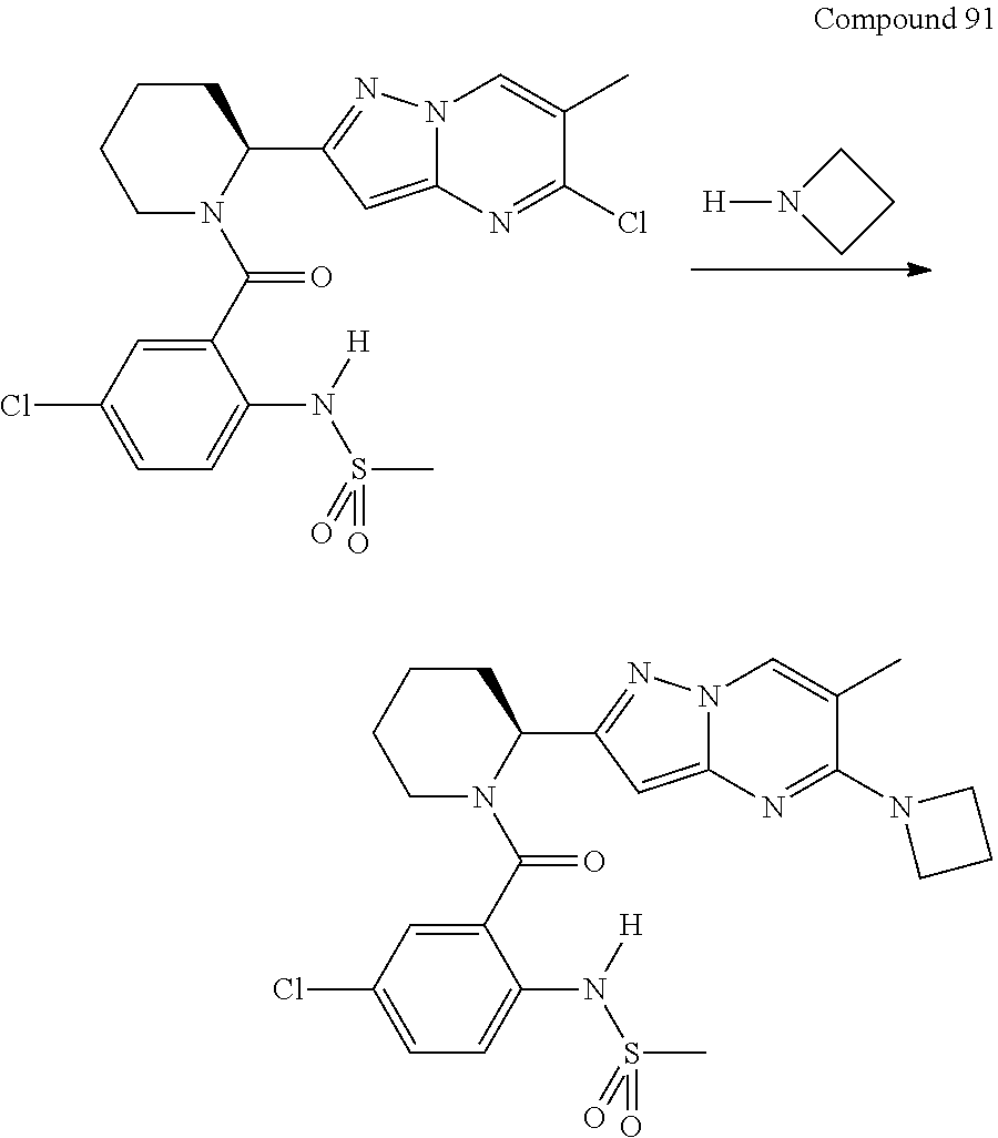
N1([H])CCC1.C1(C(N2C(C3=NN4C(=C3)N=C(Cl)C(C)=C4)CCCC2)=O)=CC(Cl)=CC=C1N(S(C)(=O)=O)[H].C1(C(N2C(C3=NN4C(=C3)N=C(N3CCC3)C(C)=C4)CCCC2)=O)=CC(Cl)=CC=C1N(S(C)(=O)=O)[H]
